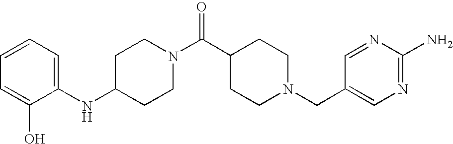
C1(NC2=CC=CC=C2O)CCN(C(C2CCN(CC3=CN=C(N)N=C3)CC2)=O)CC1
